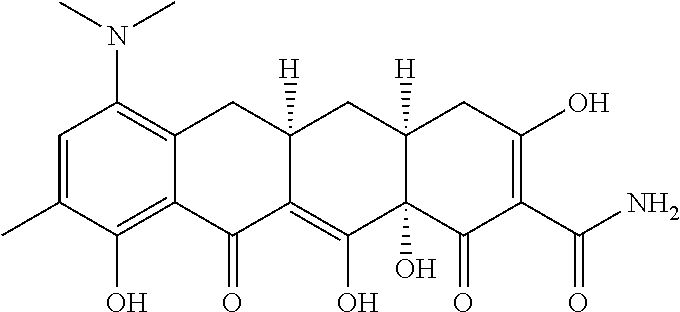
C1=C(C)C(O)=C2C(=C1N(C)C)CC1([H])C(=C(O)C3(O)C([H])(C1)CC(O)=C(C(=O)N)C3=O)C2=O
